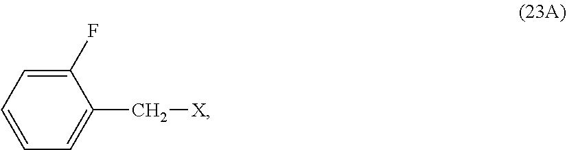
C1=CC=C(F)C(C[X])=C1
